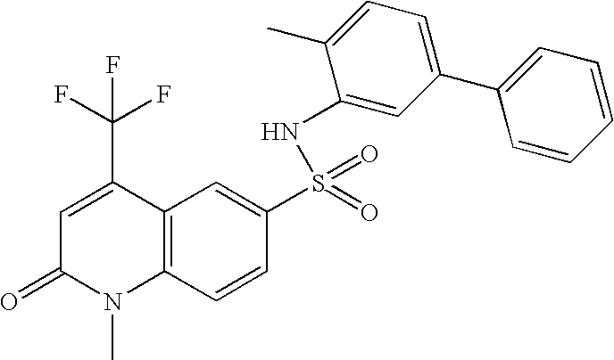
C12=C(C=CC(S(=O)(=O)NC3=CC(C4=CC=CC=C4)=CC=C3C)=C1)N(C)C(=O)C=C2C(F)(F)F
